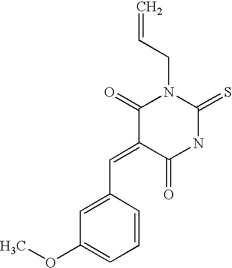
C1(C=C2C(=O)NC(=S)N(CC=C)C2=O)=CC(OC)=CC=C1
